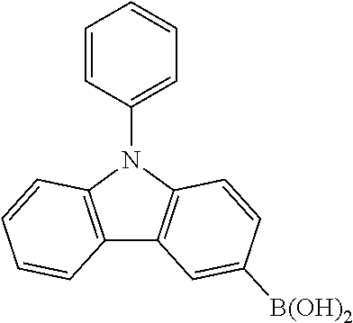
C1=CC(N2C3=C(C4=C2C=CC([B(OH)2])=C4)C=CC=C3)=CC=C1
